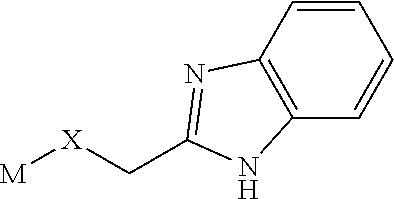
[M][X]CC1=NC2=C(C=CC=C2)N1
